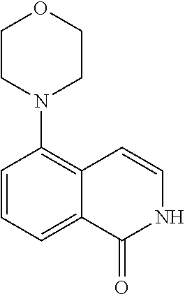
C1=CC=C2C(=C1N1CCOCC1)C=CNC2=O
